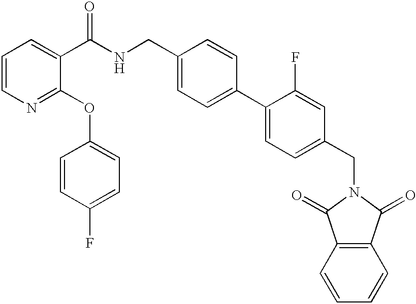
C1=CN=C(OC2=CC=C(F)C=C2)C(C(NCC2=CC=C(C3=CC=C(CN4C(=O)C5=C(C4=O)C=CC=C5)C=C3F)C=C2)=O)=C1
